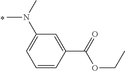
C1=CC(C(=O)OCC)=CC(N(C)C)=C1
